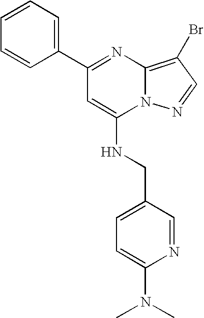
C1(C2=NC3=C(Br)C=NN3C(NCC3=CC=C(N(C)C)N=C3)=C2)=CC=CC=C1
